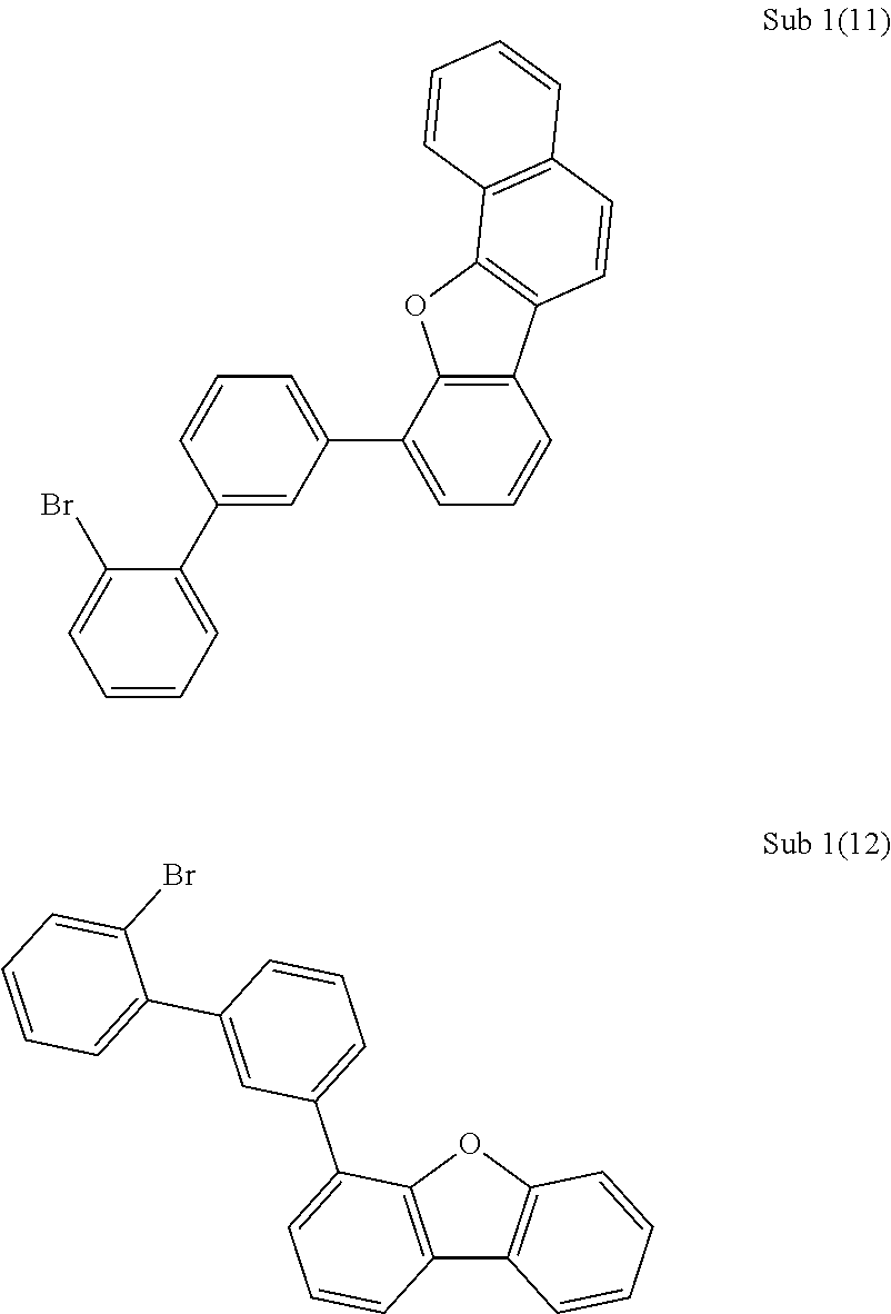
C1=CC=C(C2=CC(C3=CC=CC4=C3OC3=C4C=CC4=C3C=CC=C4)=CC=C2)C(Br)=C1.C12=C(OC3=C1C=CC=C3)C(C1=CC=CC(C3=CC=CC=C3Br)=C1)=CC=C2
